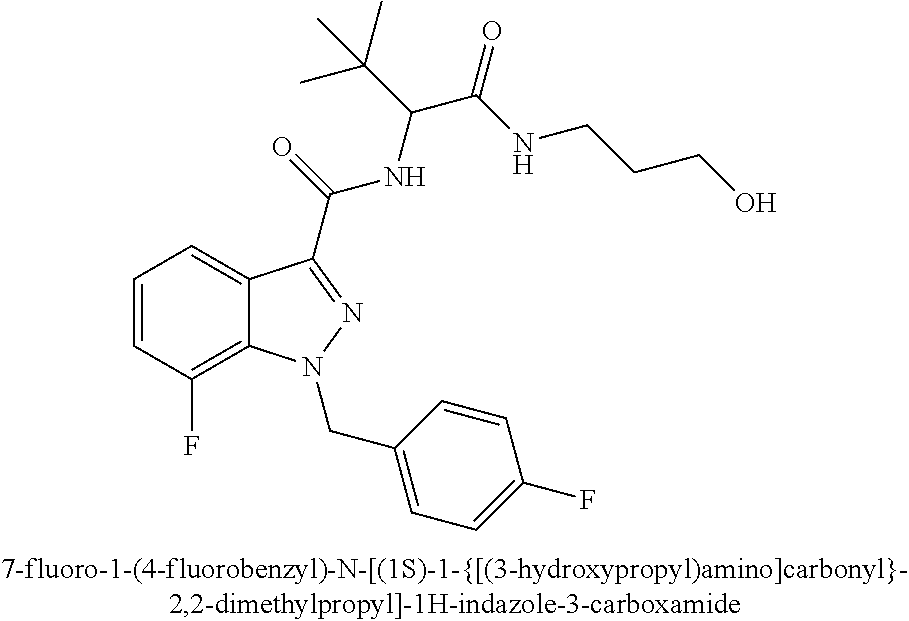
C1=CC(F)=C2C(=C1)C(C(=O)NC(C(NCCCO)=O)C(C)(C)C)=NN2CC1=CC=C(F)C=C1
